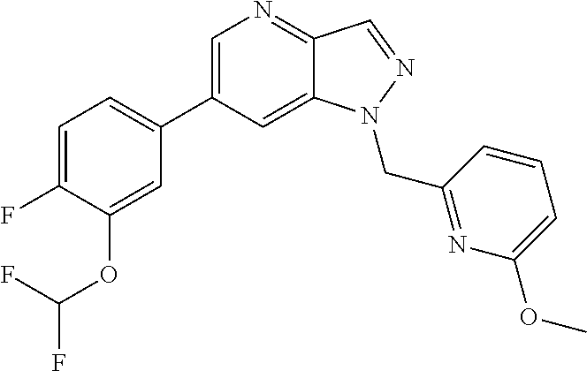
C1=C(C2=CC=C(F)C(OC(F)F)=C2)C=C2C(=N1)C=NN2CC1=NC(OC)=CC=C1
